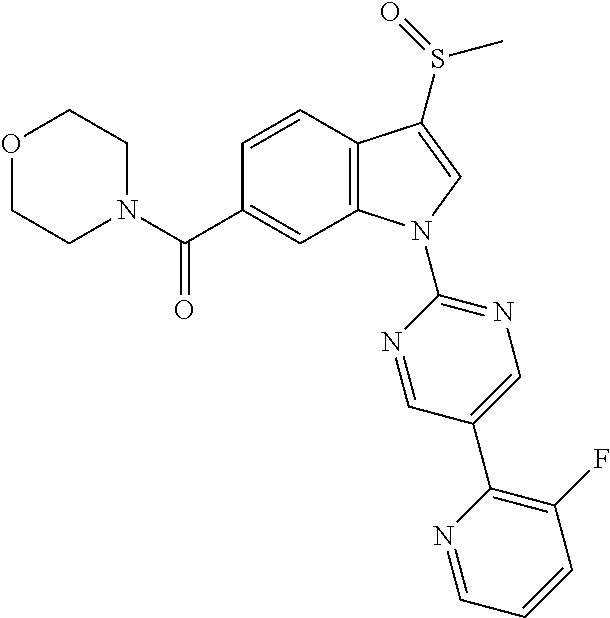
O1CCN(C(C2=CC3=C(C=C2)C(S(=O)C)=CN3C2=NC=C(C3=C(F)C=CC=N3)C=N2)=O)CC1
